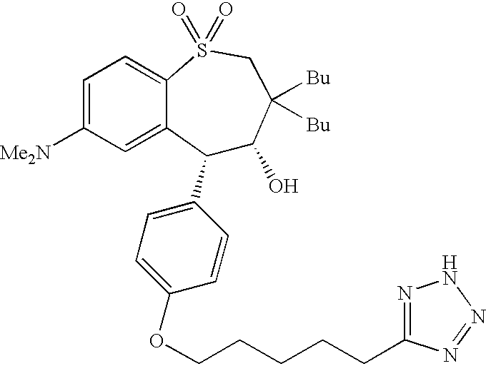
C1(C2=CC=C(OCCCCCC3=NNN=N3)C=C2)C(O)C([Bu])([Bu])CS(=O)(=O)C2=CC=C([Me2N])C=C12
